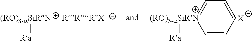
C1=CC=CC=[(RO)3-aSiRN]1[Ra].[(RO)3-aSiRN][Ra].[X]
